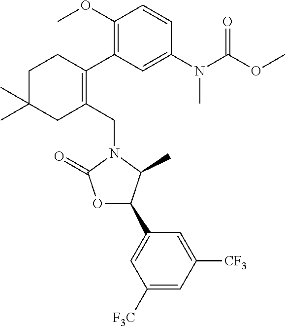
C1(CN2C(=O)OC(C3=CC([F3C])=CC([CF3])=C3)C2C)=C(C2=C(OC)C=CC(N(C(OC)=O)C)=C2)CCC(C)(C)C1
